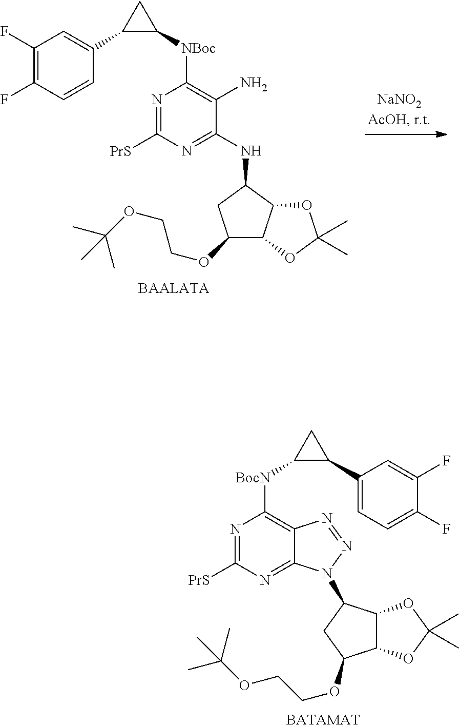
C1(F)=C(F)C=CC(C2C([NBoc]C3=C(N)C(NC4CC(OCCOC(C)(C)C)C5C4OC(C)(C)O5)=NC([PrS])=N3)C2)=C1.N1=C([PrS])N=C2C(=C1[BocN]C1C(C3=CC=C(F)C(F)=C3)C1)N=NN2C1C2C(C(OCCOC(C)(C)C)C1)OC(C)(C)O2.[BATAMAT]
